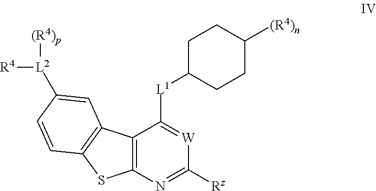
C12=C(N=C([Rz])[W]=C1[L1]C1CCC([(R4)n])CC1)SC1=C2C=C([L2]([R4])[(R4)p])C=C1
